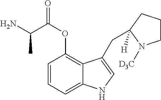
C1=CC=C2C(=C1OC(C(N)C)=O)C(CC1([H])CCCN1[D3C])=CN2
